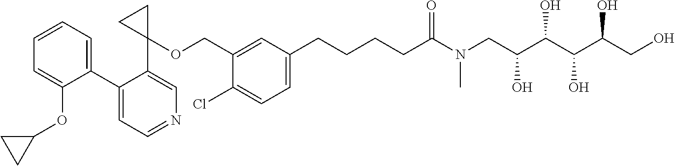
C1(C2=CC=CC=C2OC2CC2)=CC=NC=C1C1(OCC2=CC(CCCCC(N(CC(C(C(C(CO)O)O)O)O)C)=O)=CC=C2Cl)CC1
